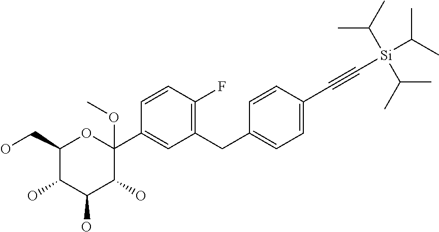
C1(CO)C(O)C(O)C(O)C(C2=CC(CC3=CC=C(C#C[Si](C(C)C)(C(C)C)C(C)C)C=C3)=C(F)C=C2)(OC)O1
